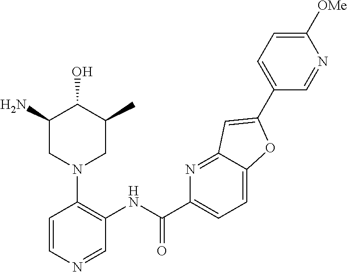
C1(N)CN(C2=C(NC(C3=CC=C4C(=N3)C=C(C3=CC=C([OMe])N=C3)O4)=O)C=NC=C2)CC(C)C1O
